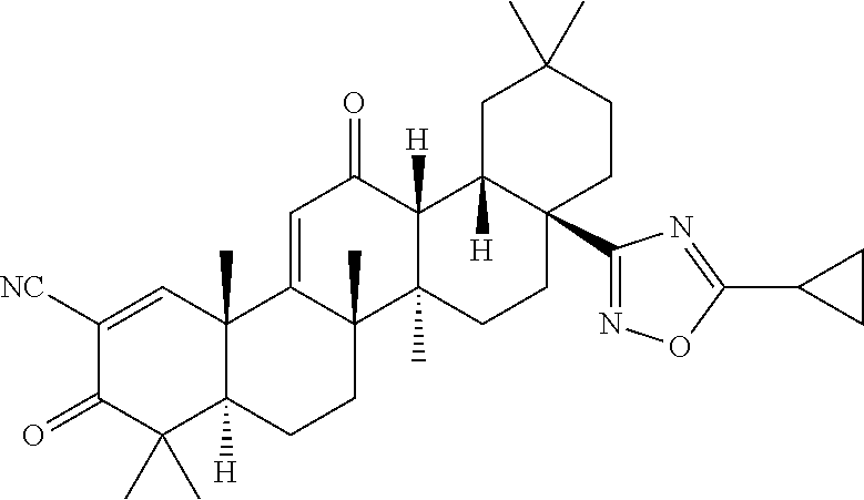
C12(C)C([H])(CCC3(C)C1=CC(=O)C1([H])C3(C)CCC3(C4=NOC(C5CC5)=N4)C1([H])CC(C)(C)CC3)C(C)(C)C(=O)C([NC])=C2
